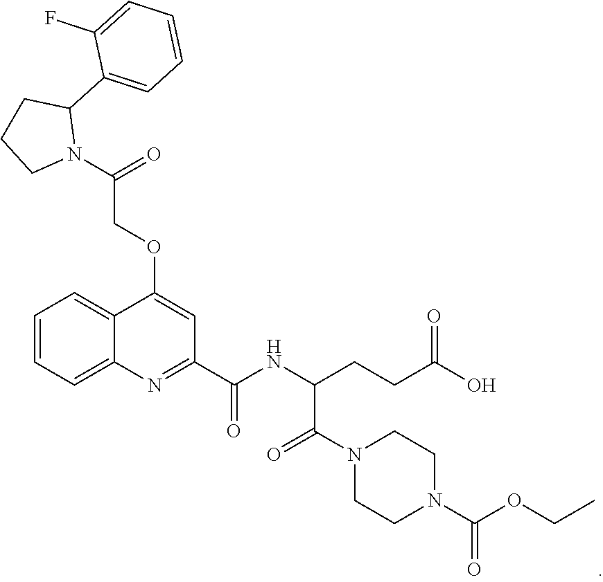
C1=CC=C2C(=C1)C(OCC(N1C(C3=CC=CC=C3F)CCC1)=O)=CC(C(NC(CCC(O)=O)C(N1CCN(C(OCC)=O)CC1)=O)=O)=N2
